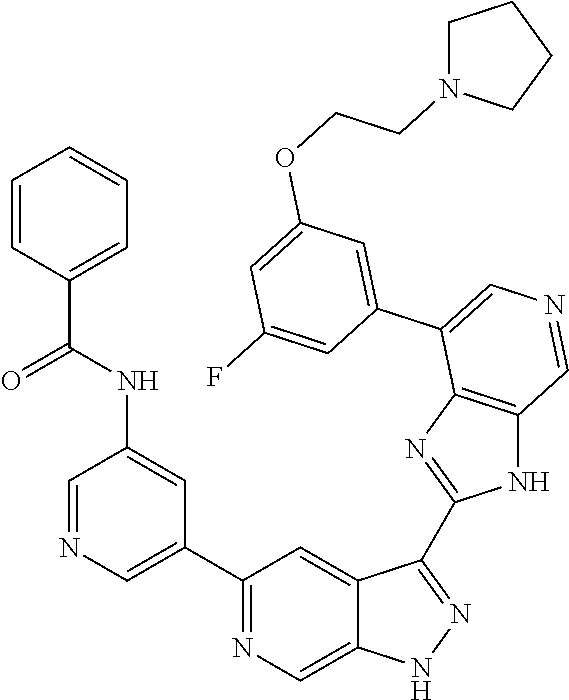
C1(C2=CN=CC(NC(C3=CC=CC=C3)=O)=C2)=NC=C2C(=C1)C(C1=NC3=C(N1)C=NC=C3C1=CC(OCCN3CCCC3)=CC(F)=C1)=NN2
